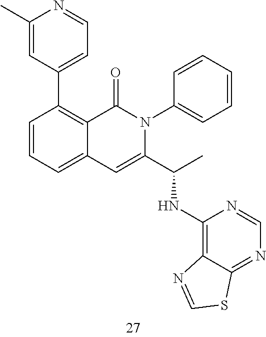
C1(C)=CC(C2=C3C(=CC=C2)C=C(C(C)NC2=C4C(=NC=N2)SC=N4)N(C2=CC=CC=C2)C3=O)=CC=N1
